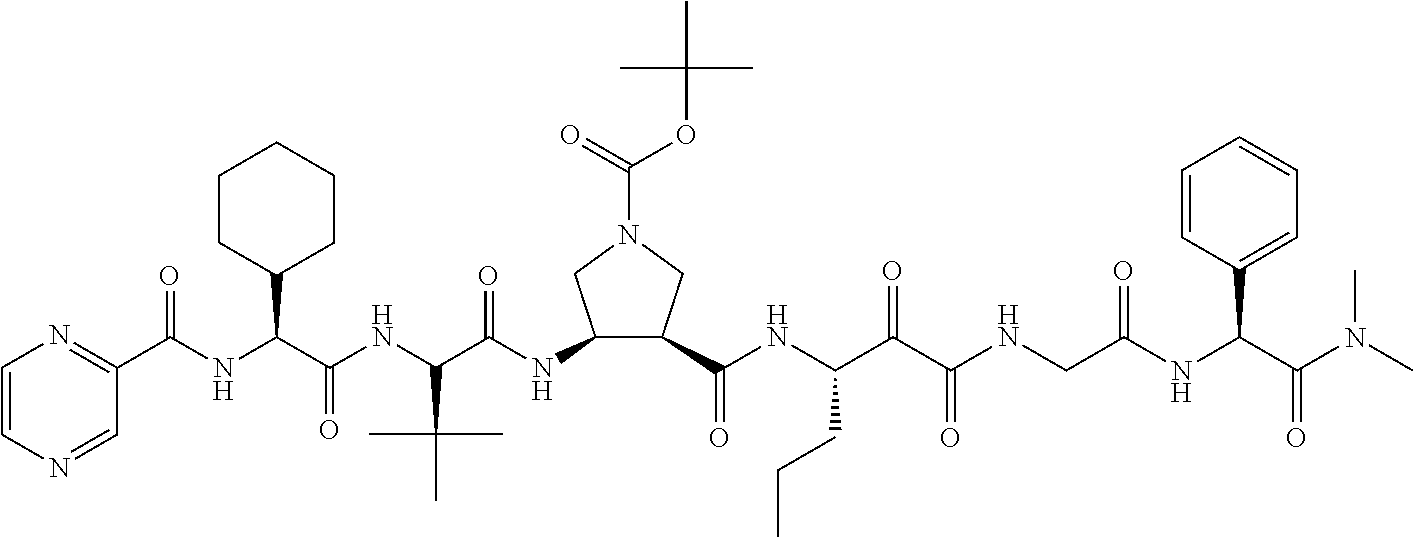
C1(C(NC(C(NC(C(=O)NC2C(C(=O)NC(C(C(NCC(NC(C(N(C)C)=O)C3=CC=CC=C3)=O)=O)=O)CCC)CN(C(=O)OC(C)(C)C)C2)C(C)(C)C)=O)C2CCCCC2)=O)=NC=CN=C1
